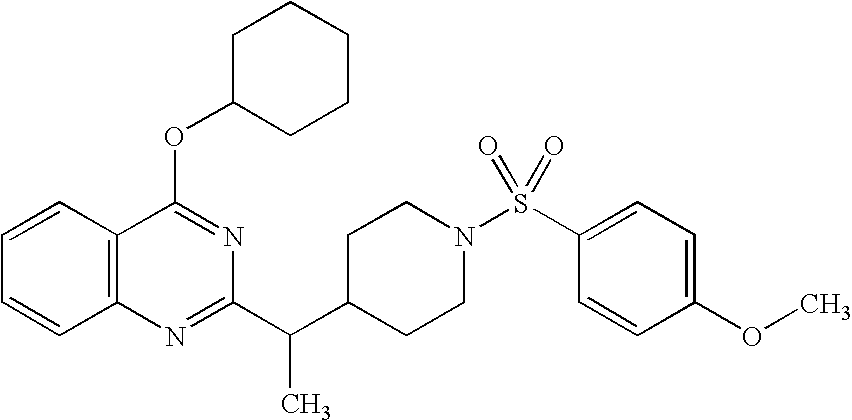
C1=CC2=C(C=C1)C(OC1CCCCC1)=NC(C(C1CCN(S(C3=CC=C(OC)C=C3)(=O)=O)CC1)C)=N2
